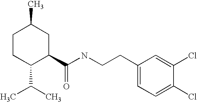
C1CC(C(C)C)C(C(NCCC2=CC=C(Cl)C(Cl)=C2)=O)CC1C
